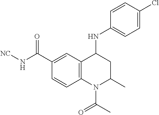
C1=C(C(N[NC])=O)C=CC2=C1C(NC1=CC=C(Cl)C=C1)CC(C)N2C(C)=O
